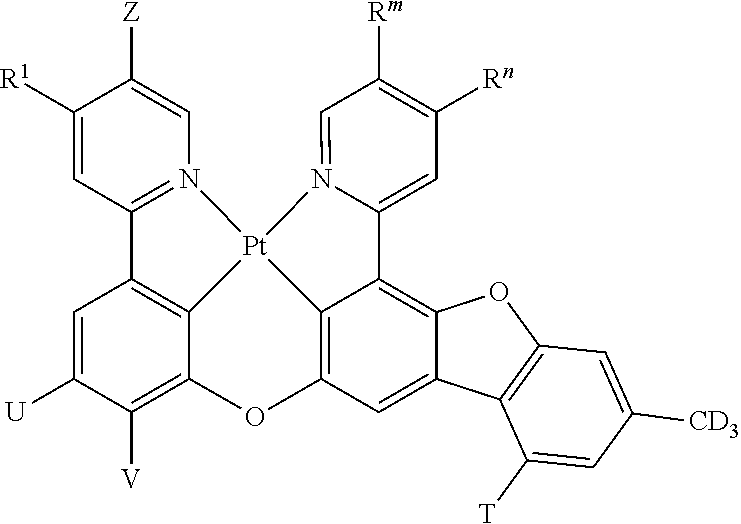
C1([R1])=CC2=N(C=C1[Z])[Pt]13C4=C2C=C([U])C([V])=C4OC2=C1C(=C1C(=C2)C2=C(O1)C=C([CD3])C=C2[T])C1=CC([Rn])=C([Rm])C=N13
